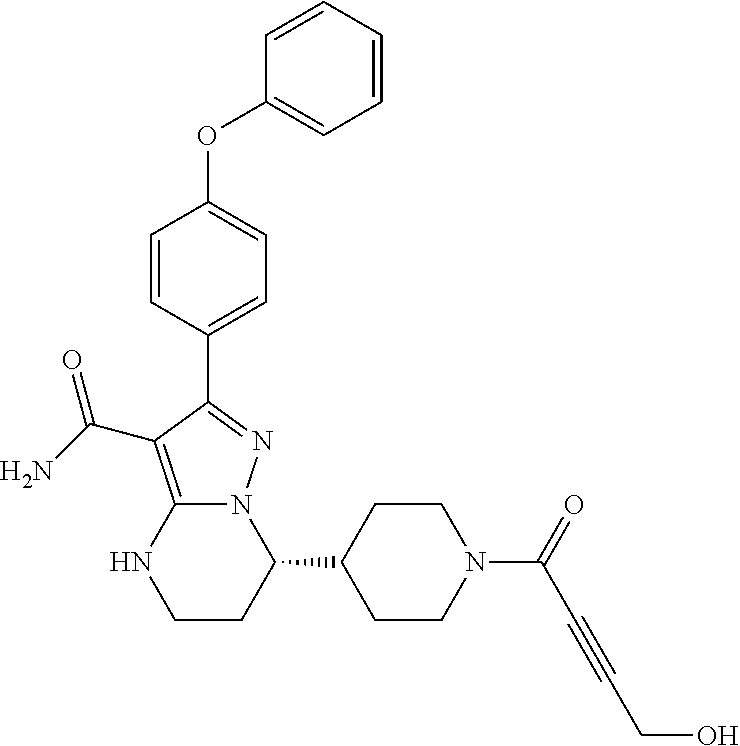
C1=CC(C2=NN3C(=C2C(=O)N)NCCC3C2CCN(C(=O)C#CCO)CC2)=CC=C1OC1=CC=CC=C1
